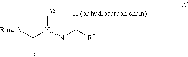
[Ring A]C(N(NC([R7])[H (or hydrocarbon chain)])[R32])=O
